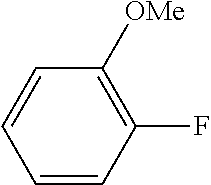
C1=CC(F)=C([OMe])C=C1
